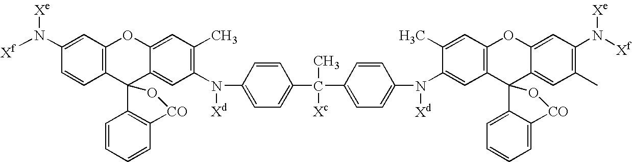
C1(N([Xf])[Xe])=CC2=C(C=C1)C1(C3=CC(N(C4=CC=C(C(C)([Xc])C5=CC=C(N([Xd])C6=CC7=C(C=C6C)OC6=CC(N([Xe])[Xf])=C(C)C=C6C76C7=CC=CC=C7[CO]O6)C=C5)C=C4)[Xd])=C(C)C=C3O2)C2=C(C=CC=C2)[CO]O1
